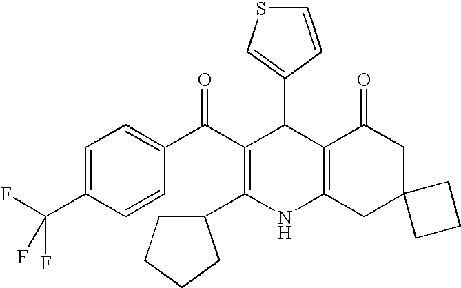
C1(C2C(C(C3=CC=C(C(F)(F)F)C=C3)=O)=C(C3CCCC3)NC3=C2C(=O)CC2(C3)CCC2)=CSC=C1
